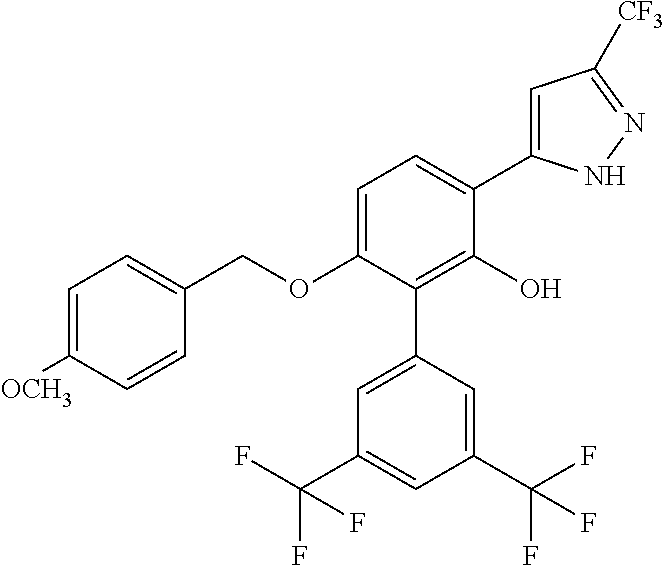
C1(OCC2=CC=C([OCH3])C=C2)=CC=C(C2=CC([CF3])=NN2)C(O)=C1C1=CC(C(F)(F)F)=CC(C(F)(F)F)=C1
